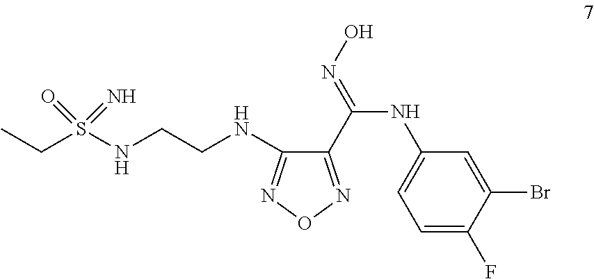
C1(C(=NO)NC2=CC=C(F)C(Br)=C2)=NON=C1NCCNS(=N)(CC)=O
